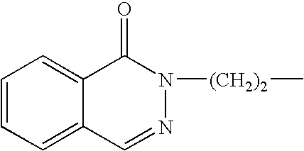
C1=NN([(CH2)2]C)C(=O)C2=CC=CC=C12
